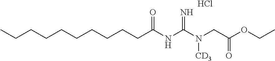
C(CCCCCCCC(NC(N(CC(OCC)=O)[CD3])=N)=O)CC.Cl
